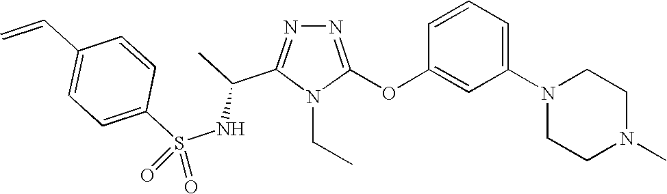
N1=C(OC2=CC(N3CCN(C)CC3)=CC=C2)N(CC)C(C(C)NS(C2=CC=C(C=C)C=C2)(=O)=O)=N1
